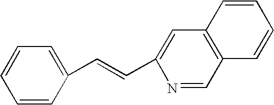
C1=CC(C=CC2=CC3=C(C=N2)C=CC=C3)=CC=C1
